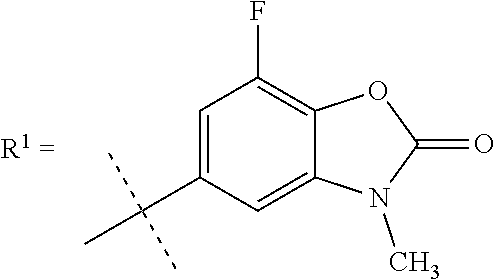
C1=C(C(C)(C)C)C=C2C(=C1F)OC(=O)N2C
